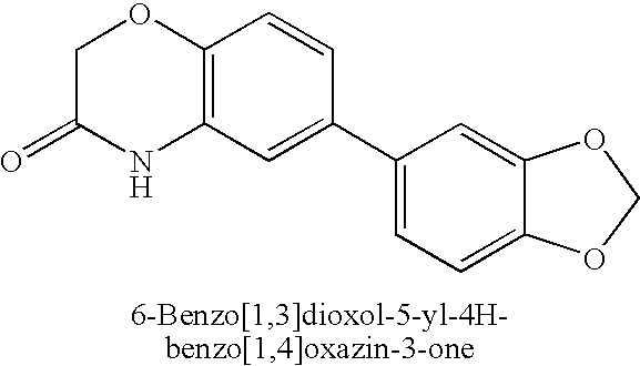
C12=C(C=C(C3=CC=C4C(=C3)OCO4)C=C1)NC(=O)CO2
